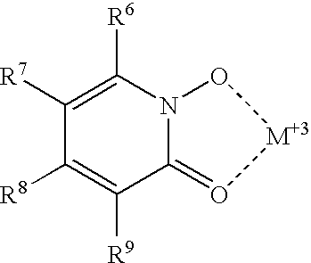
C12=O[M+3]ON1C([R6])=C([R7])C([R8])=C2[R9]
